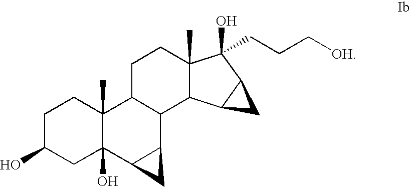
C1C(O)CC2(O)C(C)(C1)C1C(C3C2C3)C2C(C)(CC1)C(O)(CCC[OH])C1C2C1
